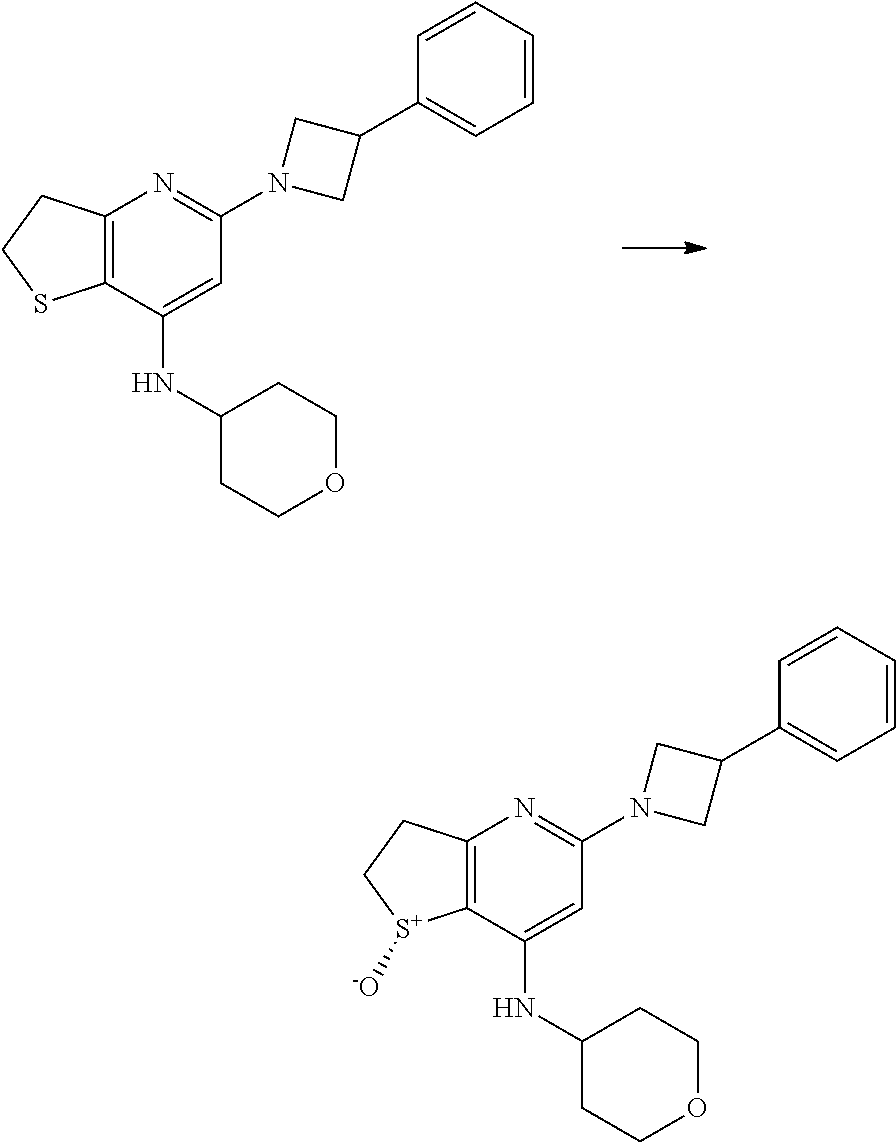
C12=C(C(NC3CCOCC3)=CC(N3CC(C4=CC=CC=C4)C3)=N1)SCC2.C12=C(C(NC3CCOCC3)=CC(N3CC(C4=CC=CC=C4)C3)=N1)[S+]([-O])CC2
